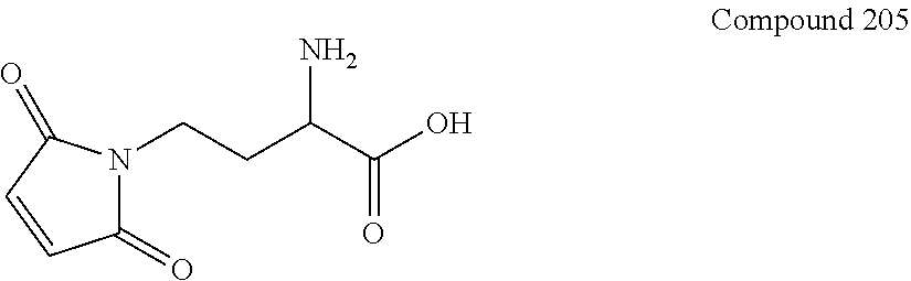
C1(=O)N(CCC(C(=O)O)N)C(=O)C=C1
